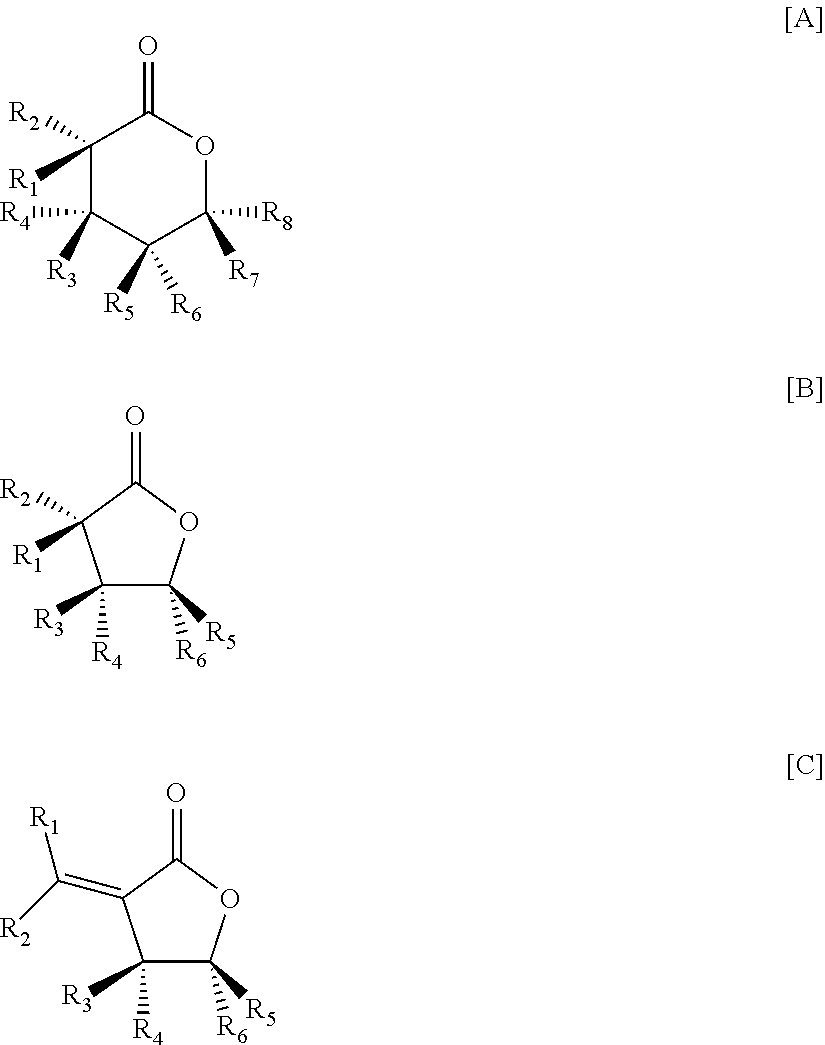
C1([R1])([R2])C([R3])([R4])C([R5])([R6])C([R8])([R7])OC1=O.C1([R4])([R3])C([R5])([R6])OC(=O)C1=C([R1])[R2].C1([R4])([R3])C([R6])([R5])OC(=O)C1([R1])[R2]
